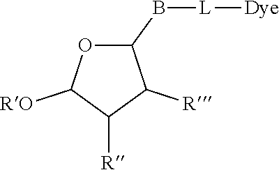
O1C(B[L][Dye])C([R])C([R])C1[RO]
